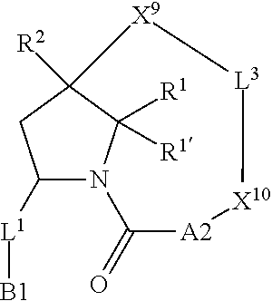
C1([L1][B1])N2C([R1])([R1])C([R2])(C1)[X9][L3][X10][A2]C2=O
